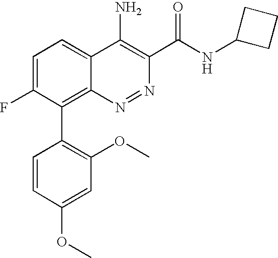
C1(C2=C3C(=CC=C2F)C(N)=C(C(NC2CCC2)=O)N=N3)=C(OC)C=C(OC)C=C1
